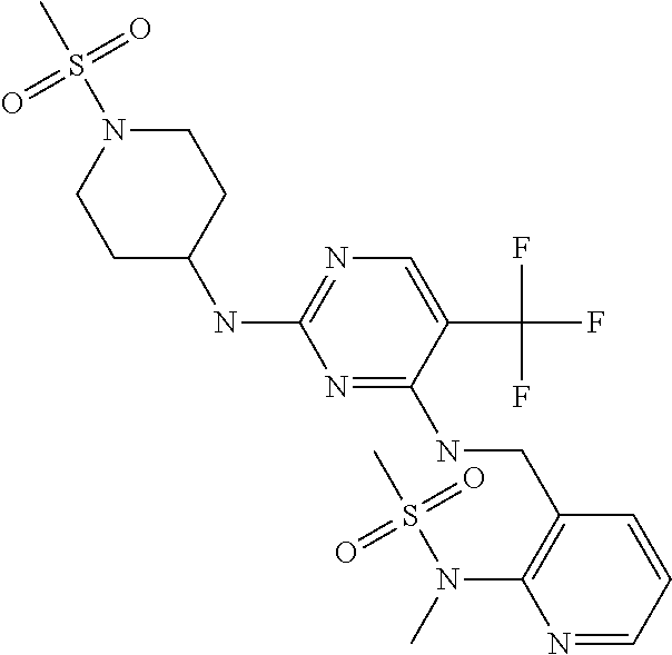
C1C(NC2=NC=C(C(F)(F)F)C(NCC3=C(N(S(C)(=O)=O)C)N=CC=C3)=N2)CCN(S(C)(=O)=O)C1
